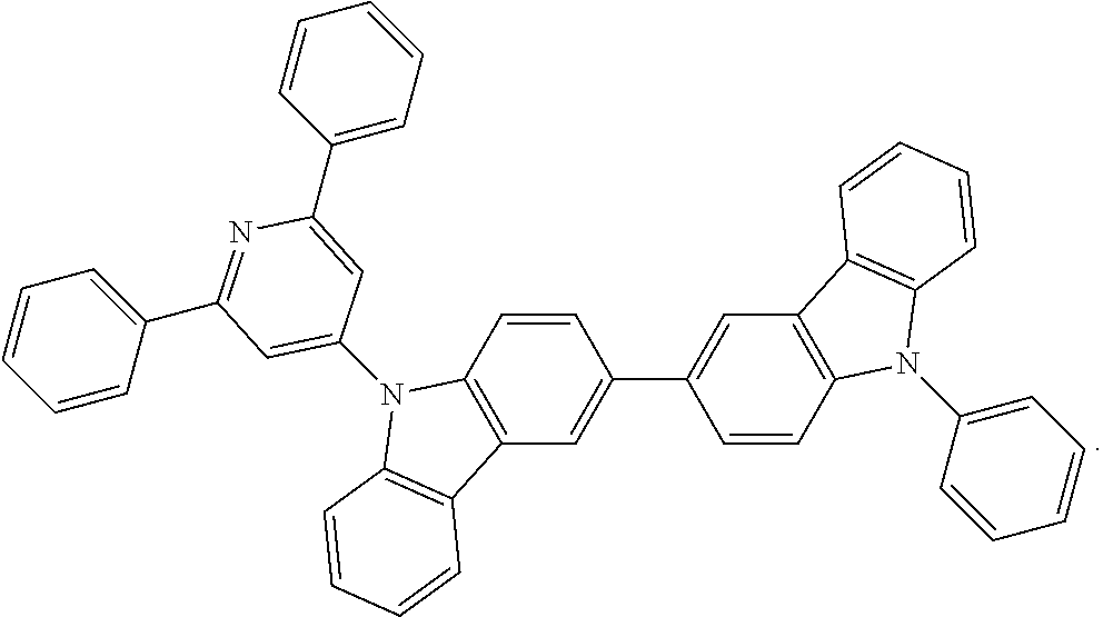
C1(C2=CC=CC=C2)=NC(C2=CC=CC=C2)=CC(N2C3=C(C=C(C4=CC5=C(C=C4)N(C4=CC=CC=C4)C4=C5C=CC=C4)C=C3)C3=C2C=CC=C3)=C1
